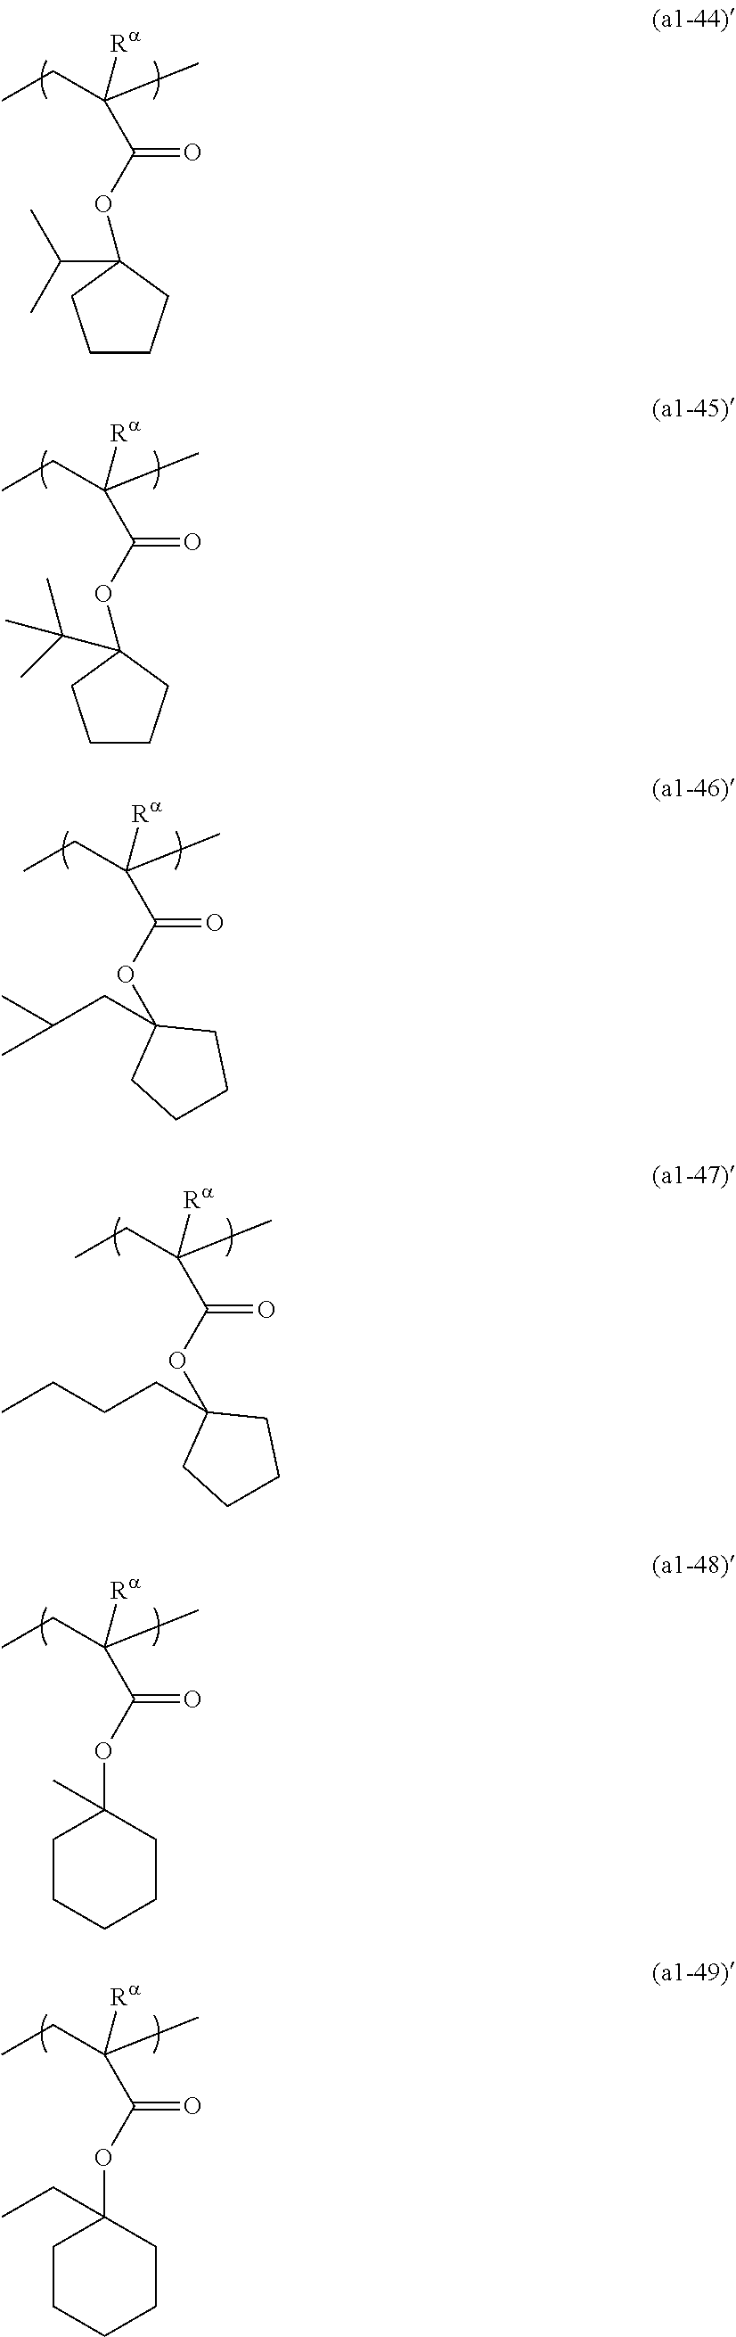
CCC(C)([Ra])C(OC1(C(C)C)CCCC1)=O.CCC(C)([Ra])C(OC1(C(C)(C)C)CCCC1)=O.CCC(C)([Ra])C(OC1(CC(C)C)CCCC1)=O.CCC(C)([Ra])C(OC1(CCCC)CCCC1)=O.CCC(C)([Ra])C(OC1(C)CCCCC1)=O.CCC(C)([Ra])C(OC1(CC)CCCCC1)=O
